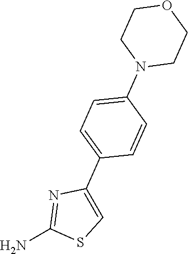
NC1=NC(C2=CC=C(N3CCOCC3)C=C2)=CS1
